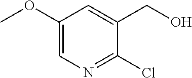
C1(Cl)=NC=C(OC)C=C1CO
